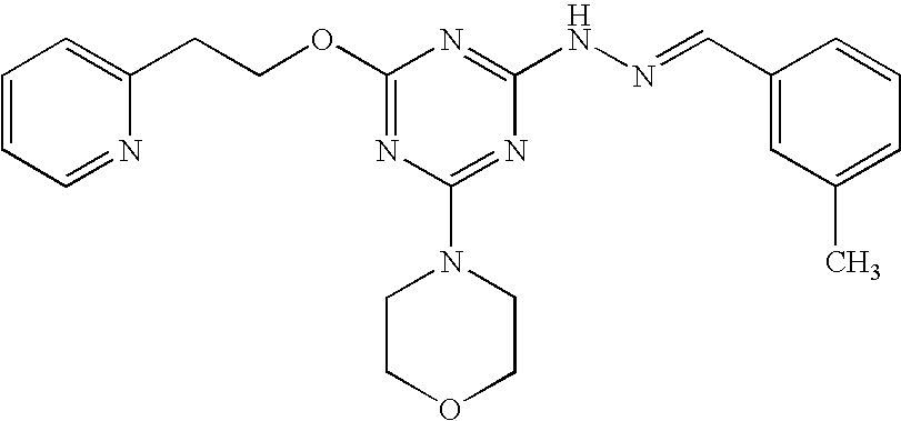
C1=CC=NC(CCOC2=NC(N3CCOCC3)=NC(NN=CC3=CC(C)=CC=C3)=N2)=C1
